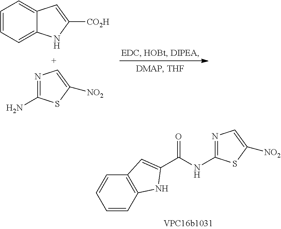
C1=CC=C2C(=C1)C=C([CO2H])N2.NC1=N[C+]=C([NO2])S1.C1=CC2=C(C=C1)C=C(C(=O)NC1=NC=C([NO2])S1)N2
